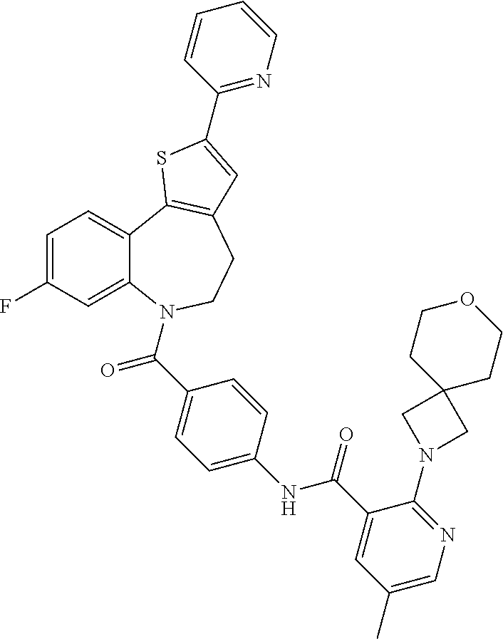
C1=C(F)C=C2C(=C1)C1=C(CCN2C(=O)C2=CC=C(NC(=O)C3=CC(C)=CN=C3N3CC4(C3)CCOCC4)C=C2)C=C(C2=NC=CC=C2)S1
